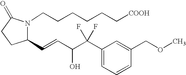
C1(C=CC(C(C2=CC=CC(COC)=C2)(F)F)O)N(CCCCCC[COOH])C(=O)CC1
